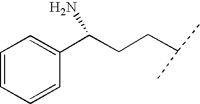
C1=CC=CC(C(CCC(C)C)N)=C1
